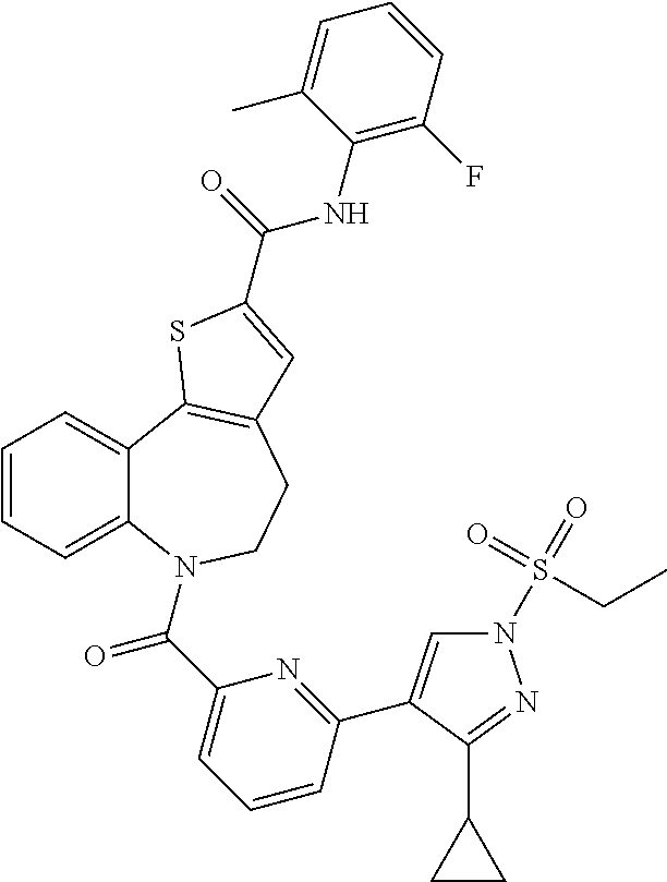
N1(S(=O)(CC)=O)C=C(C2=NC(C(=O)N3C4=CC=CC=C4C4=C(CC3)C=C(C(=O)NC3=C(F)C=CC=C3C)S4)=CC=C2)C(C2CC2)=N1
